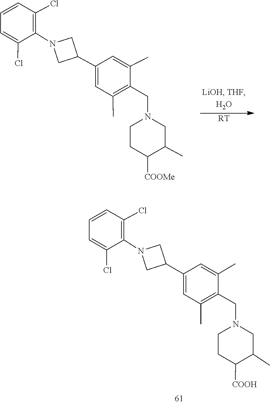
C1(Cl)=C(N2CC(C3=CC(C)=C(CN4CCC([COOH])C(C)C4)C(C)=C3)C2)C(Cl)=CC=C1.[RT].C1(CN2CCC([COOMe])C(C)C2)=C(C)C=C(C2CN(C3=C(Cl)C=CC=C3Cl)C2)C=C1C
